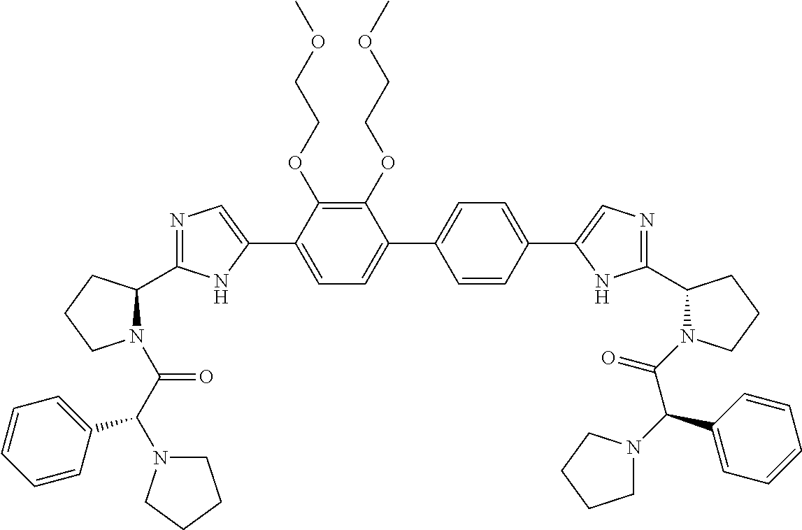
C1(OCCOC)=C(OCCOC)C(C2=CN=C(C3N(C(C(C4=CC=CC=C4)N4CCCC4)=O)CCC3)N2)=CC=C1C1=CC=C(C2=CN=C(C3N(C(=O)C(C4=CC=CC=C4)N4CCCC4)CCC3)N2)C=C1
